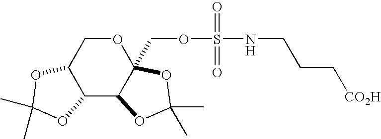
C12C(C3C(COS(NCCC[CO2H])(=O)=O)(OC1)OC(C)(C)O3)OC(C)(C)O2
